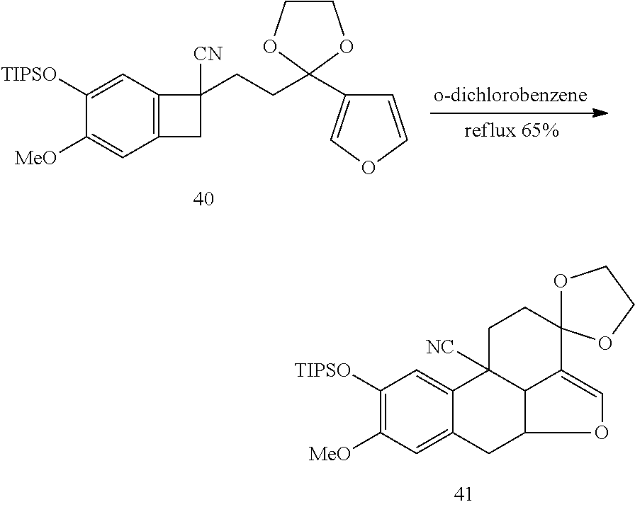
C12=CC([MeO])=C([TIPSO])C=C1C1([NC])C3C(C2)OC=C3C2(CC1)OCCO2.C12=C(C=C([TIPSO])C([MeO])=C1)C([CN])(CCC1(C3=COC=C3)OCCO1)C2
